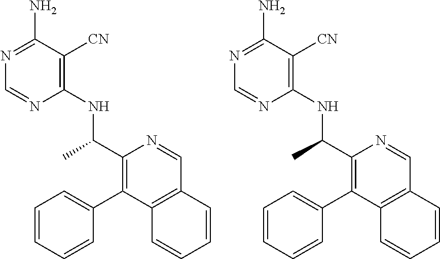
C1(NC(C2=C(C3=CC=CC=C3)C3=C(C=N2)C=CC=C3)C)=C([CN])C(N)=NC=N1.C1(NC(C2=C(C3=CC=CC=C3)C3=C(C=N2)C=CC=C3)C)=C([CN])C(N)=NC=N1
